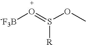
O(=S(OC)[R])[-F3B]
